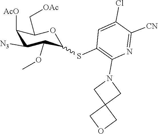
C12(COC1)CN(C1=C(SC3C(OC)C([N3])C([AcO])C(C[OAc])O3)C=C(Cl)C([CN])=N1)C2
